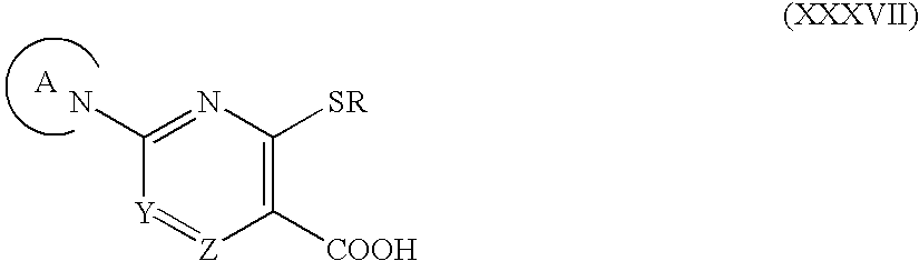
C1([COOH])=C([SR])N=C(N)[Y]=[Z]1.[A]
